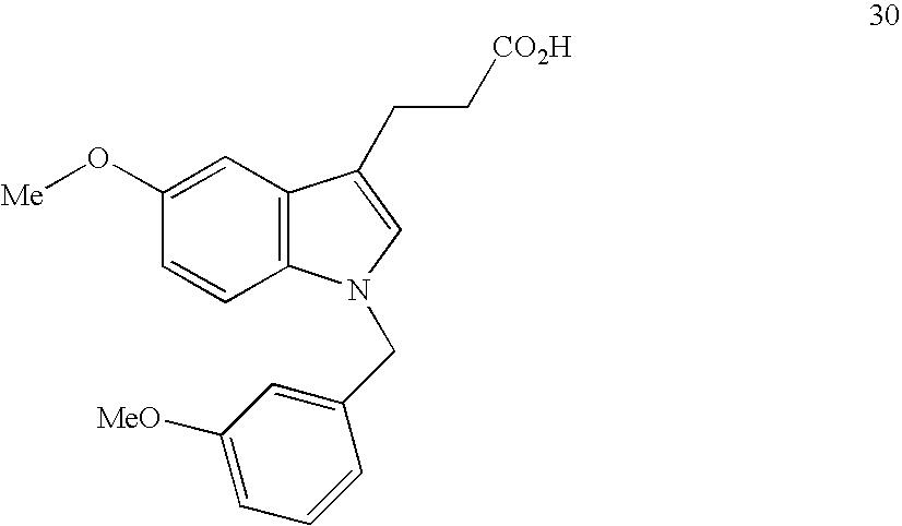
C1=C(O[Me])C=CC2=C1C(CC[CO2H])=CN2CC1=CC([MeO])=CC=C1
